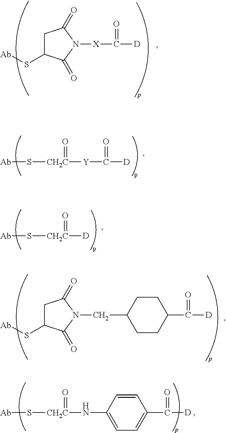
C1C(S[Ab])C(=O)N([X]C([D])=O)C1=O.[Ab]S[CH2C]([Y]C([D])=O)=O.[Ab]S[CH2C]([D])=O.C1CC(C([D])=O)CCC1CN1C(=O)CC(S[Ab])C1=O.[Ab]S[CH2C](NC1=CC=C(C([D])=O)C=C1)=O
